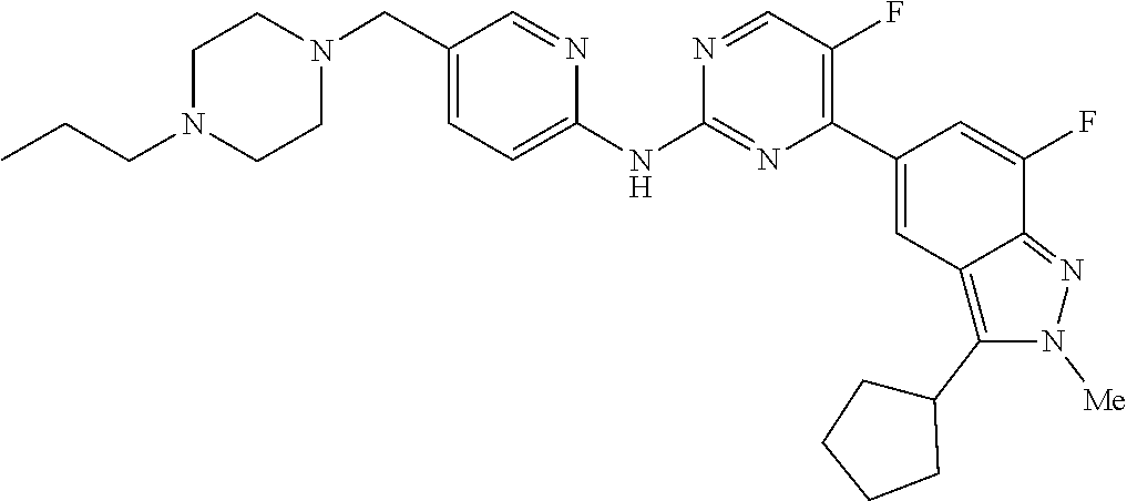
C1CN(CCC)CCN1CC1=CC=C(NC2=NC(C3=CC4=C(C5CCCC5)N([Me])N=C4C(F)=C3)=C(F)C=N2)N=C1
